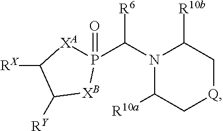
[R6]C(N1C([R10a])C[Q]CC1[R10b])P1(=O)[XA]C([RX])C([RY])[XB]1
